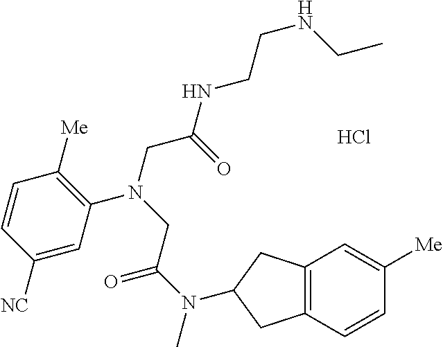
Cl.C1=C([NC])C=CC([Me])=C1N(CC(NCCNCC)=O)CC(N(C)C1CC2=C(C=CC([Me])=C2)C1)=O
